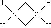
C1[Si](I)([H])C[Si]1([H])[H]
